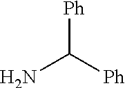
NC([Ph])[Ph]
